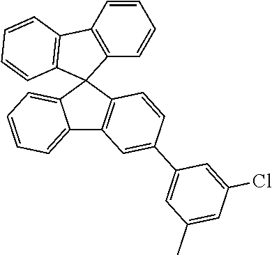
C12=C(C=CC=C1)C1=C(C=CC=C1)C21C2=C(C3=CC=CC=C31)C=C(C1=CC(C)=CC(Cl)=C1)C=C2
